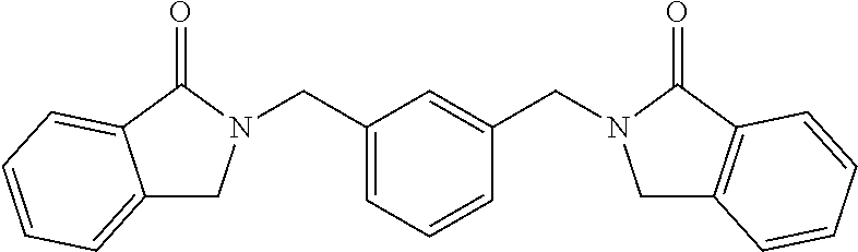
C(C1=CC=CC(CN2CC3=C(C2=O)C=CC=C3)=C1)N1CC2=CC=CC=C2C1=O
